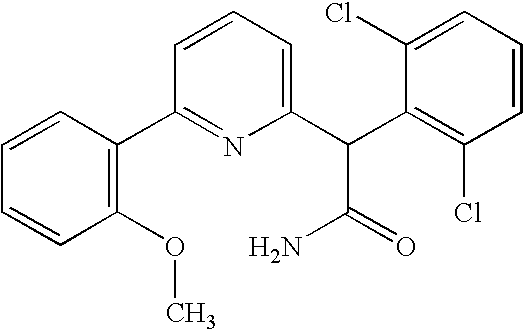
C1=CC(OC)=C(C2=NC(C(C3=C(Cl)C=CC=C3Cl)C(=O)N)=CC=C2)C=C1
